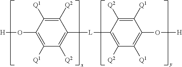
C1([Q2])=C([Q1])C(O[H])=C([Q1])C([Q2])=C1[L]C1=C([Q2])C([Q1])=C(O[H])C([Q1])=C1[Q2]
